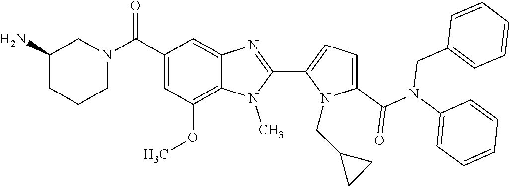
C1=C(C(=O)N(C2=CC=CC=C2)CC2=CC=CC=C2)N(CC2CC2)C(C2=NC3=CC(C(N4CCCC(N)C4)=O)=CC(OC)=C3N2C)=C1
